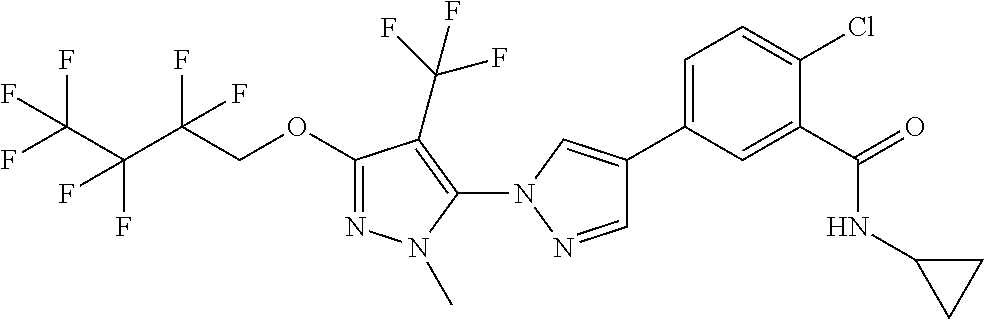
C1(OCC(C(C(F)(F)F)(F)F)(F)F)=NN(C)C(N2N=CC(C3=CC=C(Cl)C(C(=O)NC4CC4)=C3)=C2)=C1C(F)(F)F
